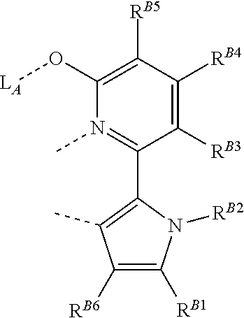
C1(O[LA])=C([RB5])C([RB4])=C([RB3])C(C2=C(C)C([RB6])=C([RB1])N2[RB2])=N1C
